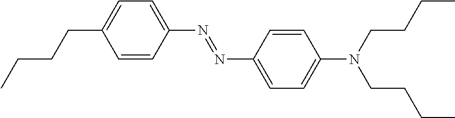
C1=CC(N=NC2=CC=C(N(CCCC)CCCC)C=C2)=CC=C1CCCC
